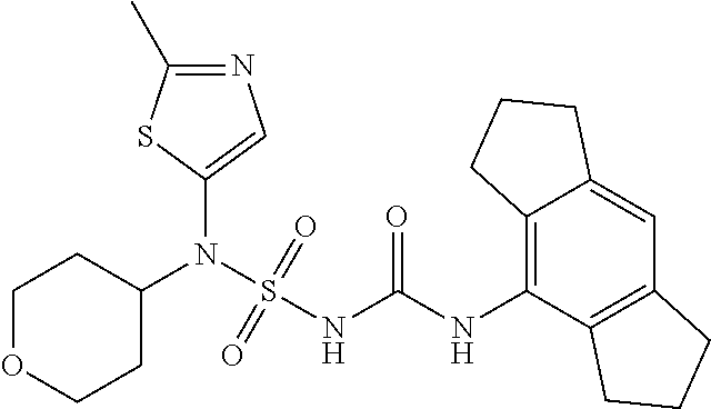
C1(N(S(NC(NC2=C3C(=CC4=C2CCC4)CCC3)=O)(=O)=O)C2CCOCC2)=CN=C(C)S1
